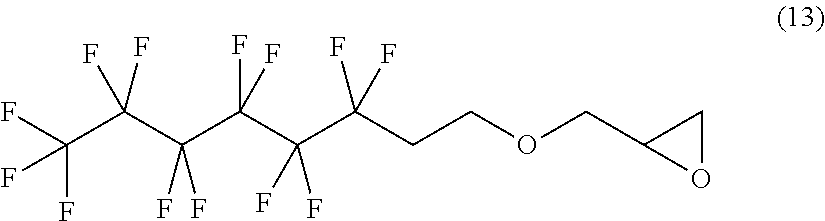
C(C(CCOCC1CO1)(F)F)(F)(F)C(F)(F)C(F)(F)C(F)(F)C(F)(F)F
